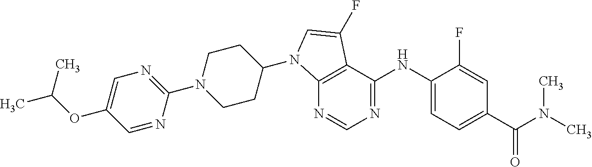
C12=C(C(NC3=CC=C(C(N(C)C)=O)C=C3F)=NC=N1)C(F)=CN2C1CCN(C2=NC=C(OC(C)C)C=N2)CC1
